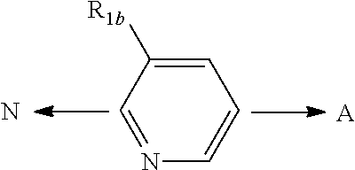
C1=NC=CC=C1[R1b].[A].N
